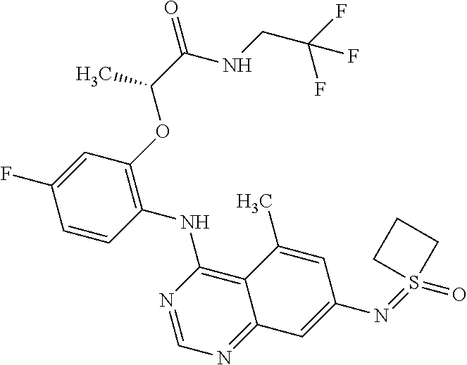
C1=CC(NC2=C3C(=NC=N2)C=C(N=S2(=O)CCC2)C=C3C)=C(OC(C(NCC(F)(F)F)=O)C)C=C1F
